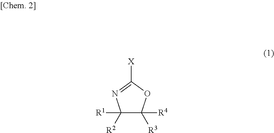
C1([R1])([R2])C([R4])([R3])OC([X])=N1
